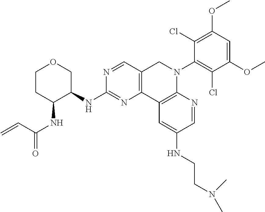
C1CC(NC(=O)C=C)C(NC2=NC3=C(C=N2)CN(C2=C(Cl)C(OC)=CC(OC)=C2Cl)C2=C3C=C(NCCN(C)C)C=N2)CO1
